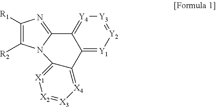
C1([R1])=C([R2])N2C(=N1)C1=[Y4][Y3]=[Y2][Y1]=C1C1=[X4][X3]=[X2][X1]=C21
